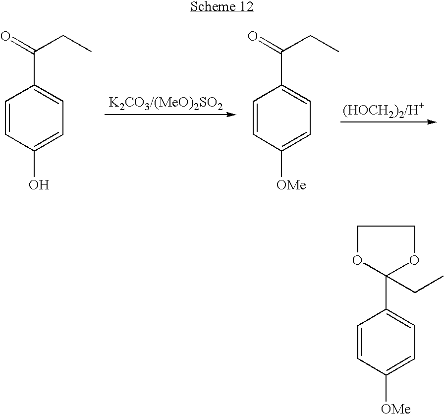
C1=CC(O)=CC=C1C(=O)CC.C1=CC([OMe])=CC=C1C(=O)CC.C1=CC([OMe])=CC=C1C1(CC)OCCO1
